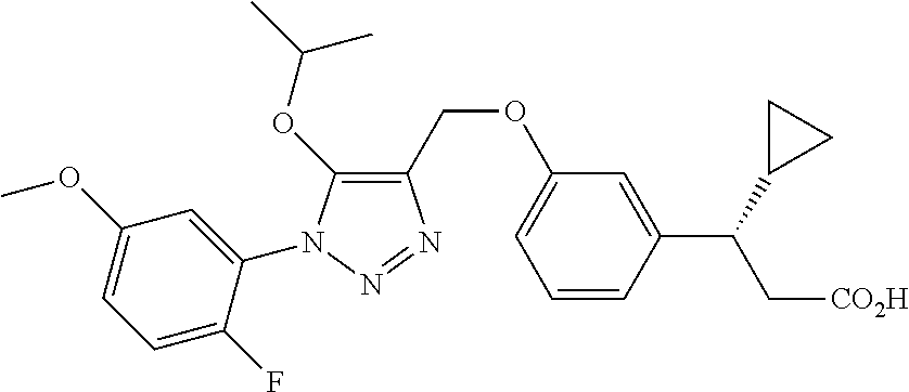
C1(COC2=CC=CC(C(C[CO2H])C3CC3)=C2)=C(OC(C)C)N(C2=CC(OC)=CC=C2F)N=N1
